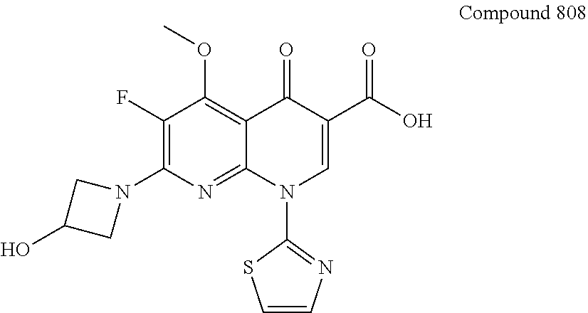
C1(F)=C(N2CC(O)C2)N=C2C(=C1OC)C(=O)C(C(O)=O)=CN2C1=NC=CS1
